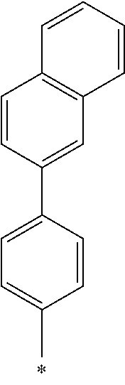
C1=CC(C)=CC=C1C1=CC2=C(C=C1)C=CC=C2
